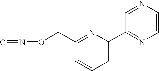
C1=CC=C(C2=NC=CN=C2)N=C1CON=C
